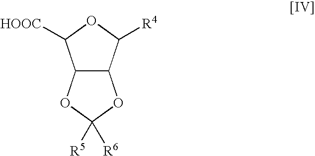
C12C(OC([R5])([R6])O1)C([HOOC])OC2[R4]
